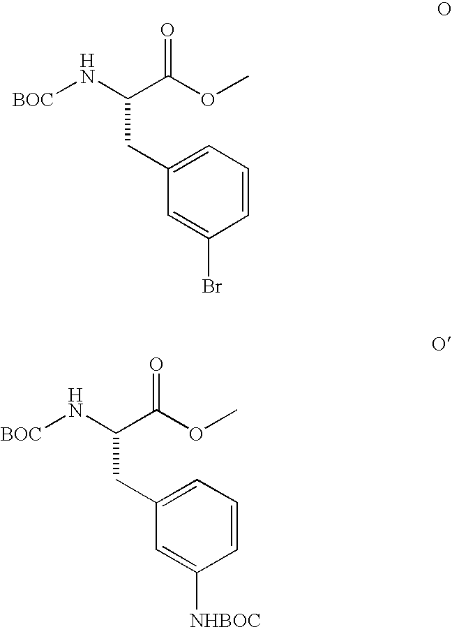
[BOC]NC(C(OC)=O)CC1=CC=CC([NHBOC])=C1.[BOC]NC(C(OC)=O)CC1=CC=CC(Br)=C1
